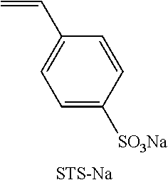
C1=C([SO3Na])C=CC(C=C)=C1.[STS-Na]
